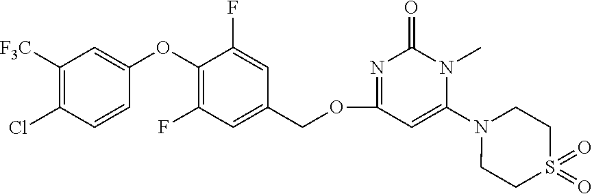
C1([F3C])=C(Cl)C=CC(OC2=C(F)C=C(COC3=NC(=O)N(C)C(N4CCS(=O)(=O)CC4)=C3)C=C2F)=C1
